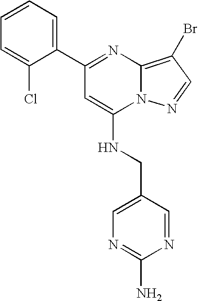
C1(C2=NC3=C(Br)C=NN3C(NCC3=CN=C(N)N=C3)=C2)=CC=CC=C1Cl
